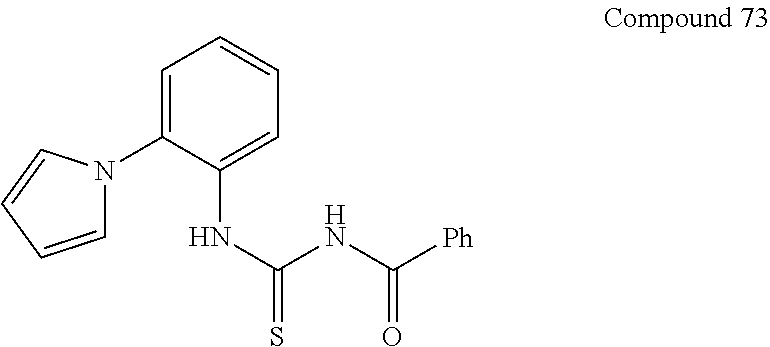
C1=C(N2C=CC=C2)C(NC(NC([Ph])=O)=S)=CC=C1
